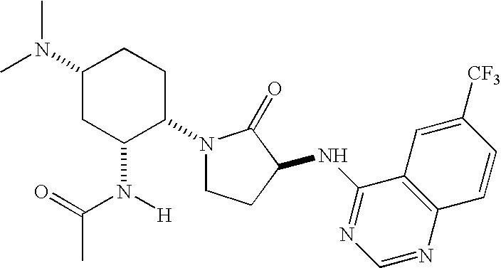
C1(N(C)C)CC(N([H])C(=O)C)C(N2CCC(NC3=NC=NC4=C3C=C([CF3])C=C4)C2=O)CC1
